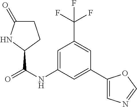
C1=C(NC(=O)C2CCC(=O)N2)C=C(C2=CN=CO2)C=C1C(F)(F)F
